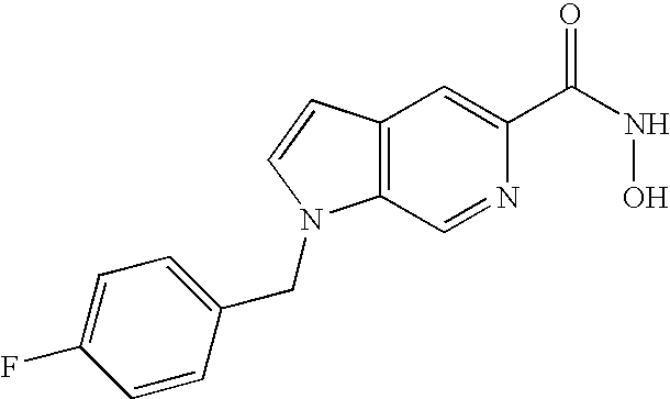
C12=C(C=CN1CC1=CC=C(F)C=C1)C=C(C(NO)=O)N=C2
